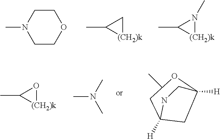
C1COCCN1C.[(CH2)k]1CC1C.[(CH2)k]1N(C)C1C.[(CH2)k]1OC1C.CN(C)C.C1C2([H])CC(C)OC1([H])CN2
